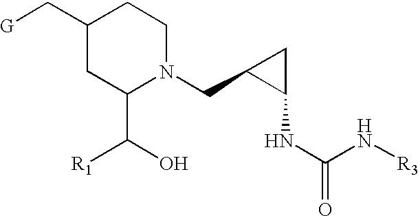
N1(CC2C(NC(N[R3])=O)C2)CCC(C[G])CC1C(O)[R1]
